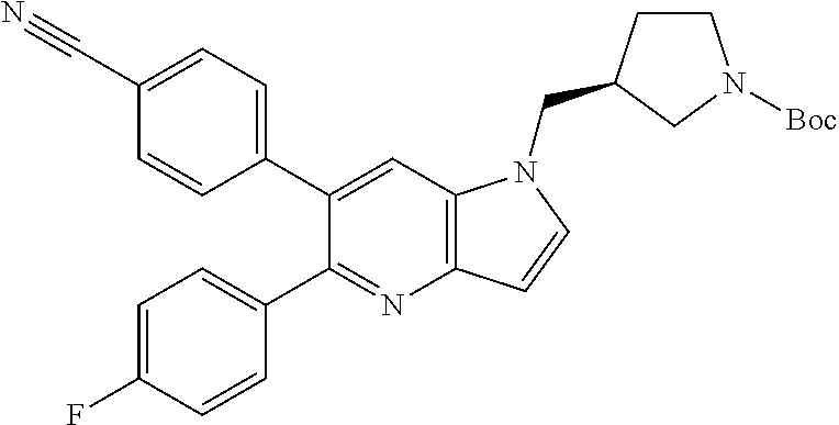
C1(C#N)=CC=C(C2=CC3=C(N=C2C2=CC=C(F)C=C2)C=CN3CC2CCN([Boc])C2)C=C1
